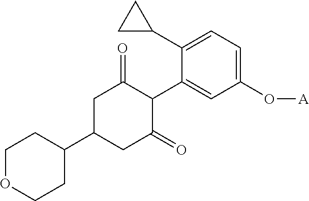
C1C(C2CCOCC2)CC(=O)C(C2=CC(O[A])=CC=C2C2CC2)C1=O
